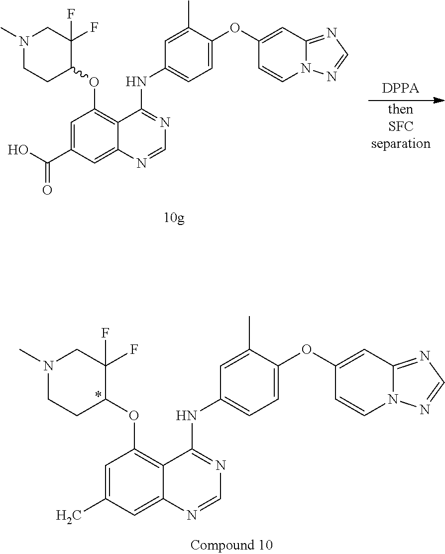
C1=C(C)C=C2C(=C1OC1CCN(C)CC1(F)F)C(NC1=CC=C(OC3=CC4=NC=NN4C=C3)C(C)=C1)=NC=N2.[thenSFCseparation].C1=C(C(O)=O)C=C2C(=C1OC1CCN(C)CC1(F)F)C(NC1=CC=C(OC3=CC4=NC=NN4C=C3)C(C)=C1)=NC=N2.[DPPA]
